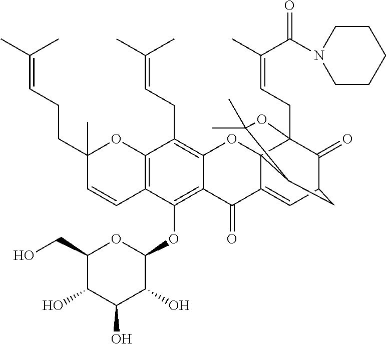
C1(O)C(CO)OC(OC2=C3C(=C(CC=C(C)C)C4=C2C=CC(C)(CCC=C(C)C)O4)OC24C(=CC5C(=O)C2(CC=C(C)C(=O)N2CCCCC2)OC(C)(C)C4C5)C3=O)C(O)C1O
